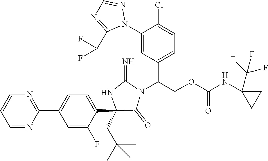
C1(C2=NC=CC=N2)=CC=C(C2(CC(C)(C)C)C(=O)N(C(C3=CC=C(Cl)C(N4N=CN=C4C(F)F)=C3)COC(=O)NC3(C(F)(F)F)CC3)C(=N)N2)C(F)=C1
